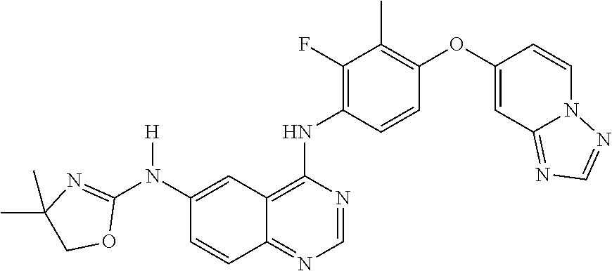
C1(F)=C(NC2=C3C(=NC=N2)C=CC(N(C2=NC(C)(C)CO2)[H])=C3)C=CC(OC2=CC3=NC=NN3C=C2)=C1C
